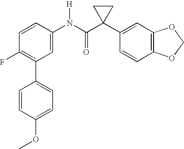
C1(N(C(C2(C3=CC4=C(C=C3)OCO4)CC2)=O)[H])=CC(C2=CC=C(OC)C=C2)=C(F)C=C1
